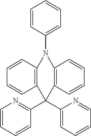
C1=CC(N2C3=C(C=CC=C3)C(C3=NC=CC=C3)(C3=CC=CC=N3)C3=C2C=CC=C3)=CC=C1
